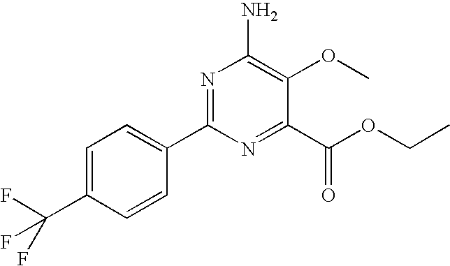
N1=C(C2=CC=C(C(F)(F)F)C=C2)N=C(C(OCC)=O)C(OC)=C1N
